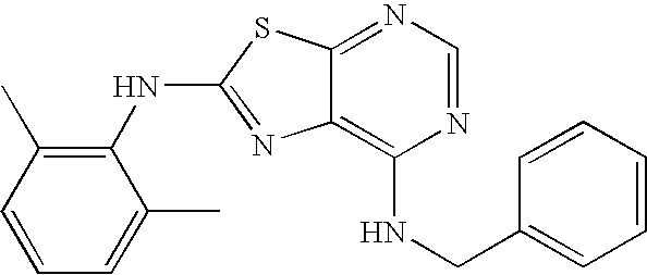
N1=CN=C2C(=C1NCC1=CC=CC=C1)N=C(NC1=C(C)C=CC=C1C)S2
